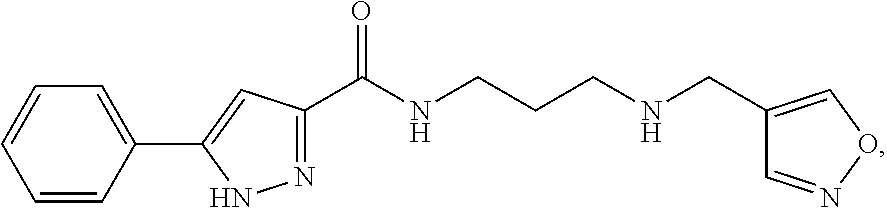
C(C1=CON=C1)NCCCNC(C1=NNC(C2=CC=CC=C2)=C1)=O
